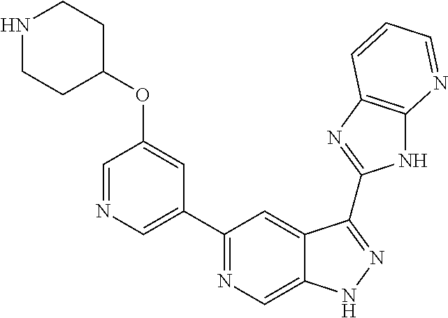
C1(C2=NC=C3C(=C2)C(C2=NC4=C(N2)N=CC=C4)=NN3)=CN=CC(OC2CCNCC2)=C1
